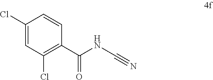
C1(Cl)=CC(Cl)=C(C(NC#N)=O)C=C1
